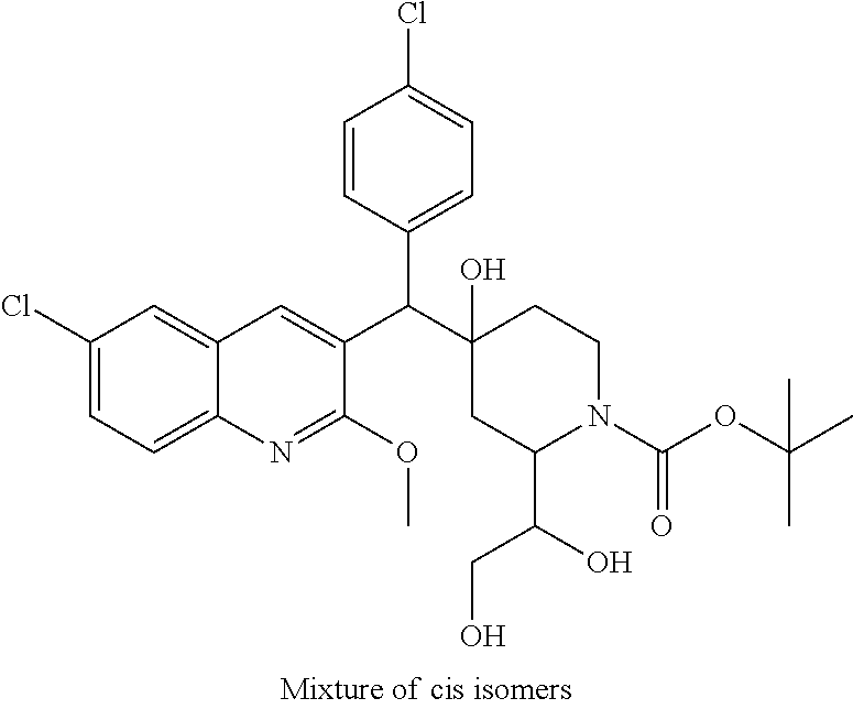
C1=CC(C(C2=CC3=CC(Cl)=CC=C3N=C2OC)C2(O)CC(C(O)CO)N(C(OC(C)(C)C)=O)CC2)=CC=C1Cl
